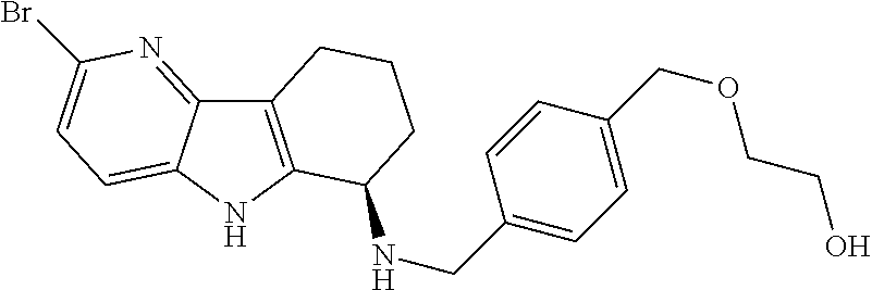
C12=C(NC3=CC=C(Br)N=C13)C(NCC1=CC=C(COCCO)C=C1)CCC2
